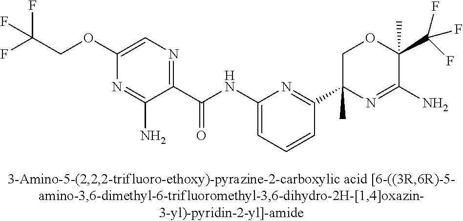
C1(C(NC2=CC=CC(C3(C)N=C(N)C(C)(C(F)(F)F)OC3)=N2)=O)=NC=C(OCC(F)(F)F)N=C1N
